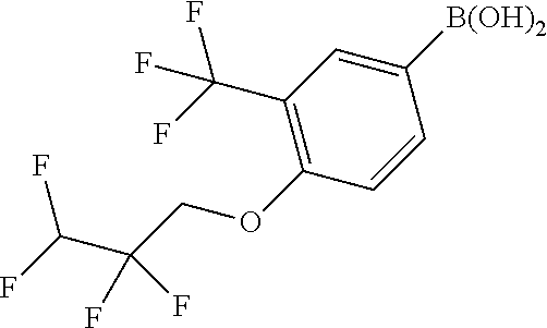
C1([B(OH)2])=CC(C(F)(F)F)=C(OCC(C(F)F)(F)F)C=C1
